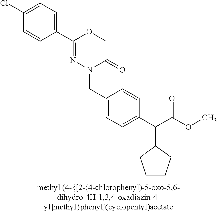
C1(Cl)=CC=C(C2=NN(CC3=CC=C(C(C(OC)=O)C4CCCC4)C=C3)C(=O)CO2)C=C1
